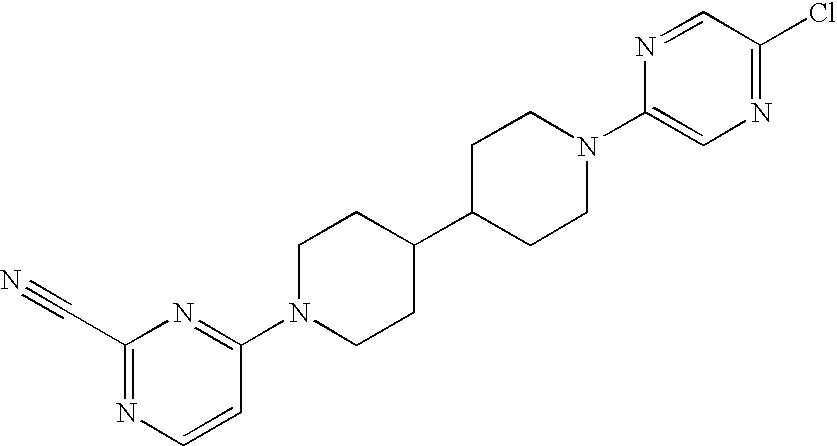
C1C(C2CCN(C3=NC(C#N)=NC=C3)CC2)CCN(C2=CN=C(Cl)C=N2)C1
